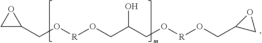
C1C(CO[R]OCC(CO[R]OCC2CO2)O)O1
